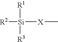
[R2][Si]([X]C)([R1])[R3]
